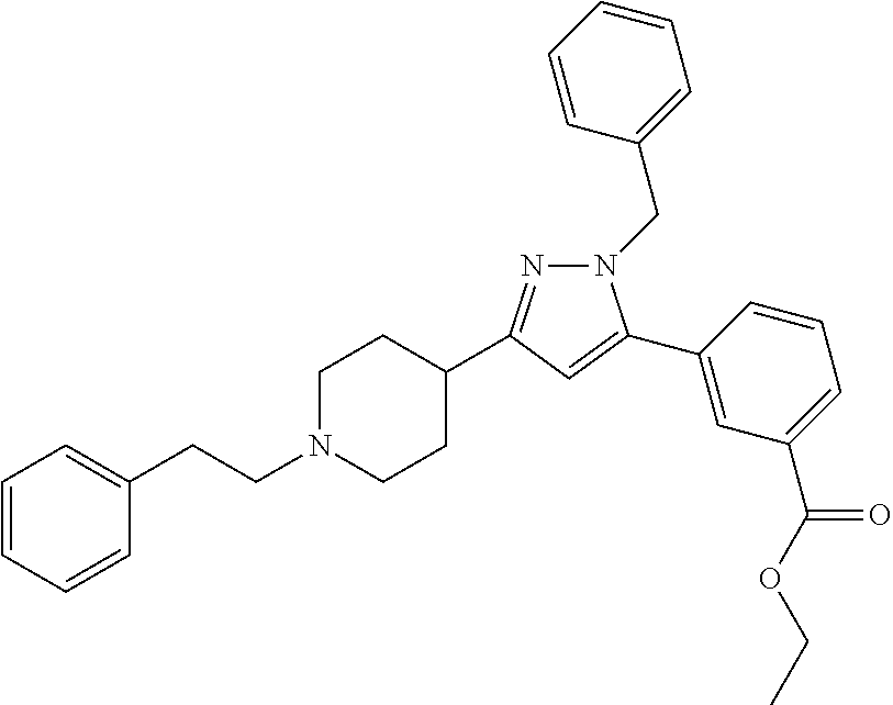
C1=CC=CC(CCN2CCC(C3=NN(CC4=CC=CC=C4)C(C4=CC(C(OCC)=O)=CC=C4)=C3)CC2)=C1
